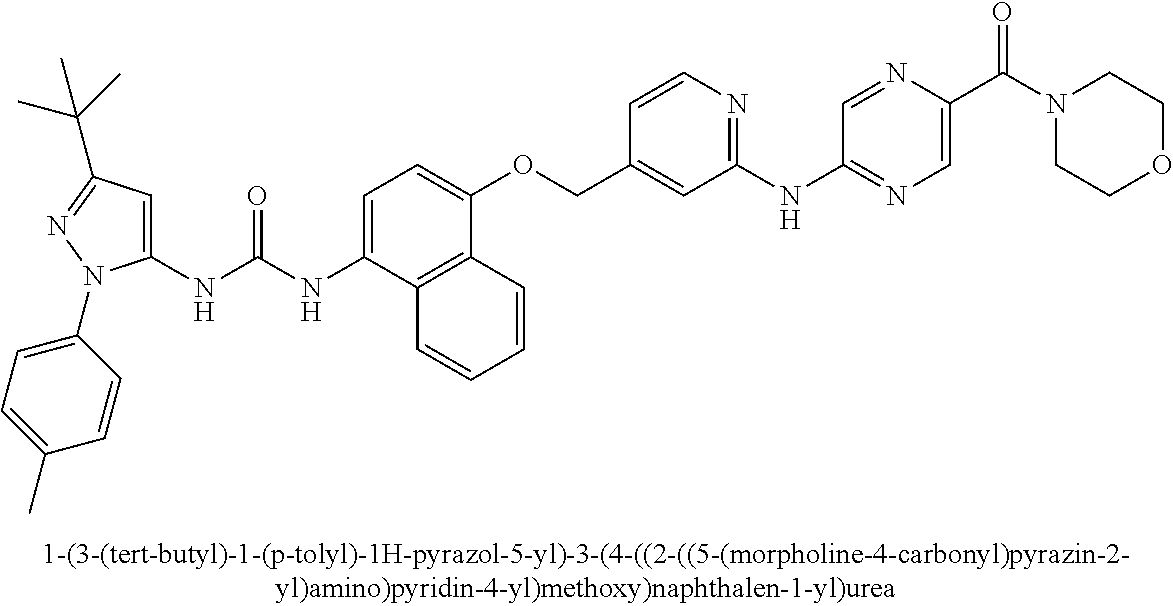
C1(NC(NC2=CC=C(OCC3=CC(NC4=NC=C(C(N5CCOCC5)=O)N=C4)=NC=C3)C3=C2C=CC=C3)=O)=CC(C(C)(C)C)=NN1C1=CC=C(C)C=C1
